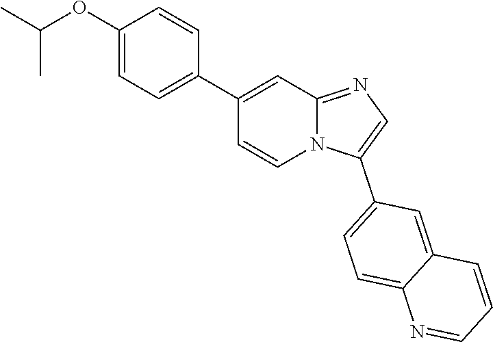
C1(OC(C)C)=CC=C(C2=CC3=NC=C(C4=CC=C5C(=C4)C=CC=N5)N3C=C2)C=C1
